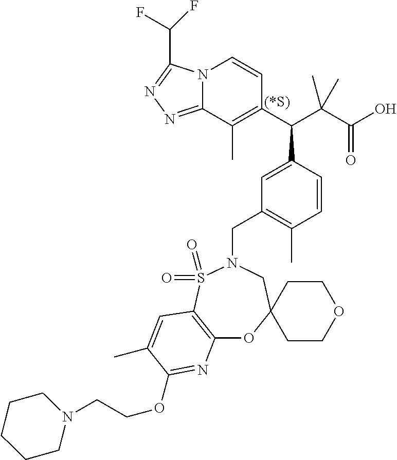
N12C(=NN=C1C(F)F)C(C)=C(C(C(C(O)=O)(C)C)C1=CC(CN3S(=O)(=O)C4=C(OC5(C3)CCOCC5)N=C(OCCN3CCCCC3)C(C)=C4)=C(C)C=C1)C=C2
